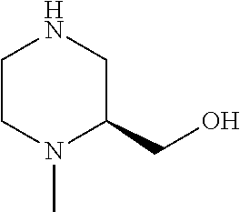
C1CN(C)C(CO)CN1
